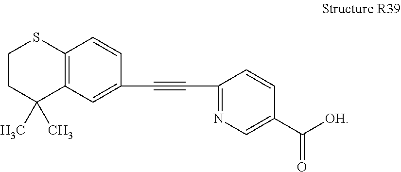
C12=C(C=C(C#CC3=NC=C(C(=O)[OH])C=C3)C=C1)C(C)(C)CCS2
